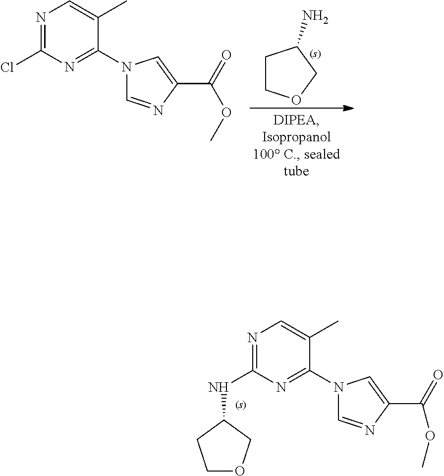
N1=C(NC2CCOC2)N=C(N2C=NC(C(=O)OC)=C2)C(C)=C1.C1COCC1N.N1=C(Cl)N=C(N2C=NC(C(=O)OC)=C2)C(C)=C1
